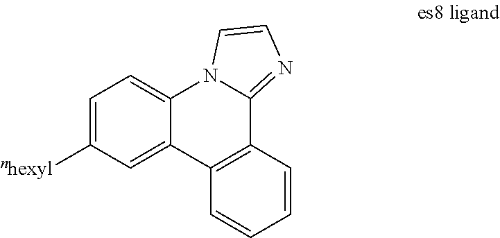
C1=C([nhexyl])C=C2C(=C1)N1C(=NC=C1)C1=C2C=CC=C1
